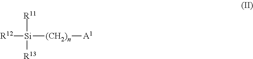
[R11][Si]([R13])([(CH2)n][A1])[R12]
